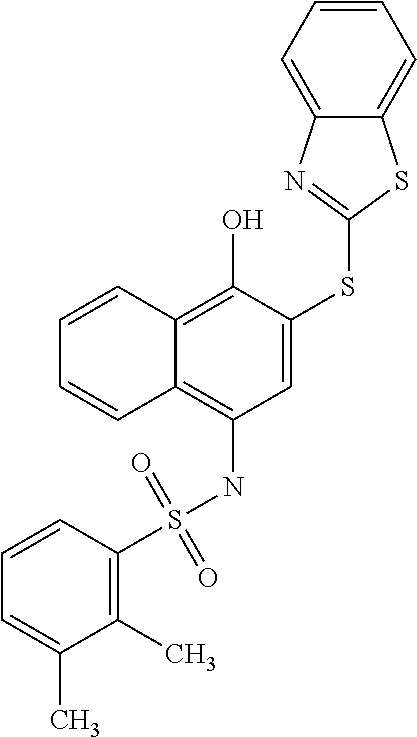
C1=CC2=C(O)C(SC3=NC4=CC=CC=C4S3)=CC(NS(=O)(=O)C3=C(C)C(C)=CC=C3)=C2C=C1
